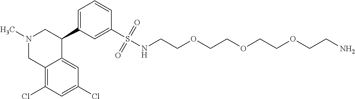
C12=C(Cl)C=C(Cl)C=C1C(C1=CC=CC(S(NCCOCCOCCOCCN)(=O)=O)=C1)CN(C)C2
